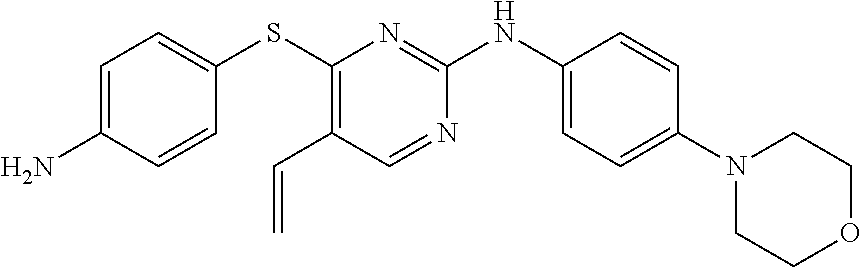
C1=C(N)C=CC(SC2=C(C=C)C=NC(NC3=CC=C(N4CCOCC4)C=C3)=N2)=C1
